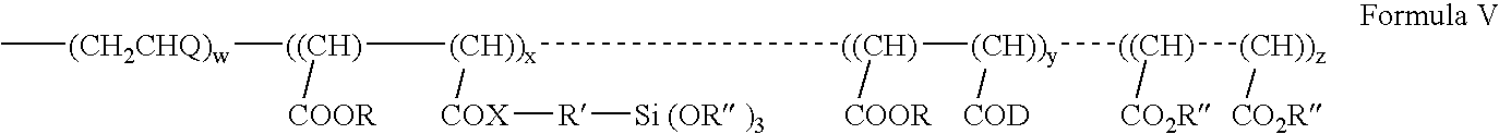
[(CH2CHQ)w](C)[((CH)]([(CH))x]([((CH)]([(CH))y]([((CH)]([(CH))z][CO2R])[CO2R])[COD])[COOR])[COX][R][Si (OR )3])[COOR]
